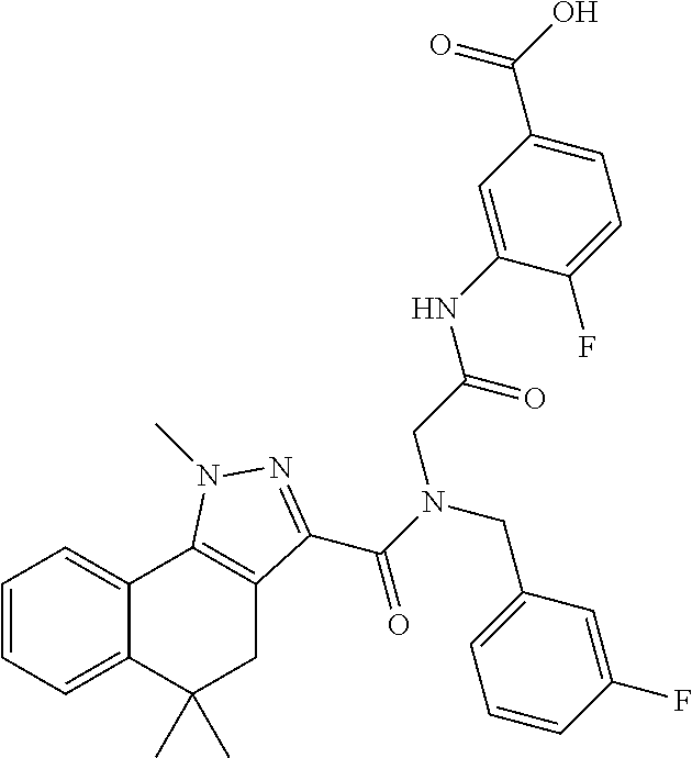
C1=CC=C2C(=C1)C1=C(CC2(C)C)C(C(N(CC2=CC=CC(F)=C2)CC(=O)NC2=CC(C(O)=O)=CC=C2F)=O)=NN1C
